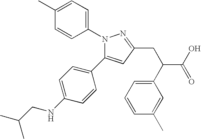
N1(C2=CC=C(C)C=C2)N=C(CC(C(O)=O)C2=CC=CC(C)=C2)C=C1C1=CC=C(NCC(C)C)C=C1
